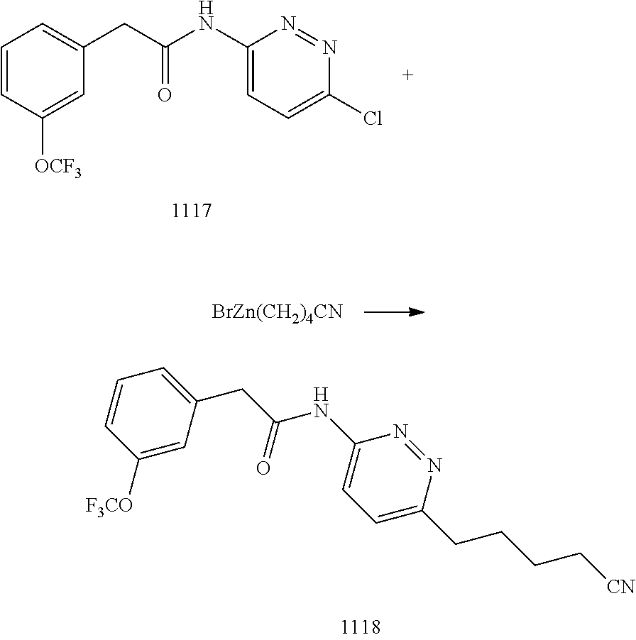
C1=CC([OCF3])=CC(CC(NC2=CC=C(Cl)N=N2)=O)=C1.[BrZn(CH2)4CN].C1=CC([F3CO])=CC(CC(NC2=CC=C(CCCC[CN])N=N2)=O)=C1
